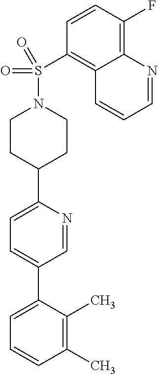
C1(C)=C(C)C(C2=CC=C(C3CCN(S(C4=C5C(=C(F)C=C4)N=CC=C5)(=O)=O)CC3)N=C2)=CC=C1
